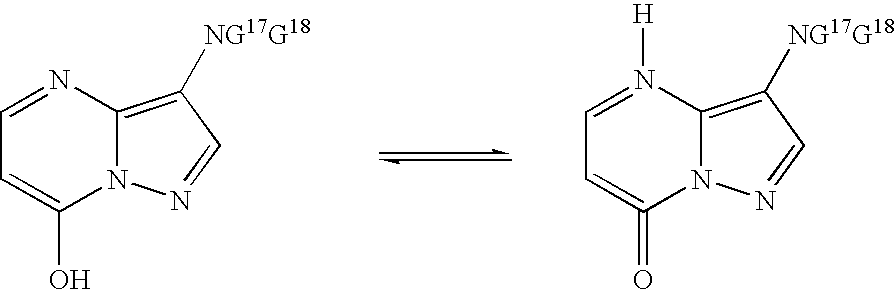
C1=NC2=C([NG17G18])C=NN2C(O)=C1.C1=N([H])C2=C([NG17G18])C=NN2C(=O)=C1
